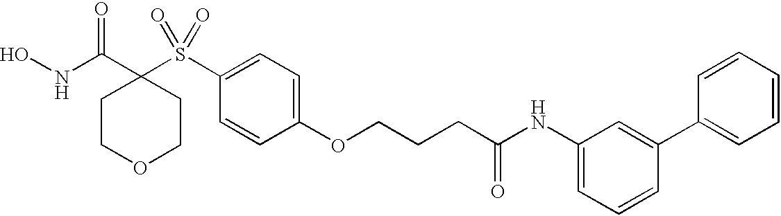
N(C(C1(S(C2=CC=C(OCCCC(NC3=CC=CC(C4=CC=CC=C4)=C3)=O)C=C2)(=O)=O)CCOCC1)=O)O
